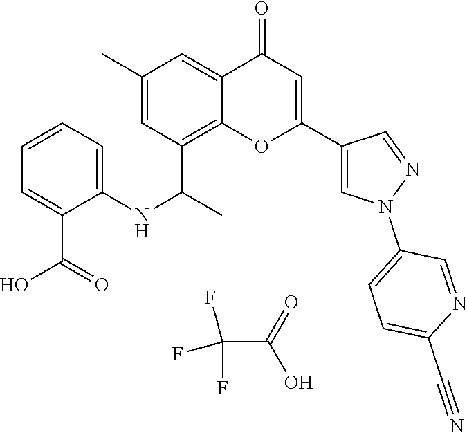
FC(F)(F)C(=O)O.C12=C(C(C)NC3=CC=CC=C3C(O)=O)C=C(C)C=C1C(=O)C=C(C1=CN(C3=CC=C(C#N)N=C3)N=C1)O2
